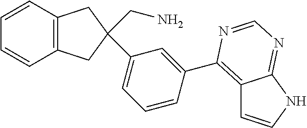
C12=C(CC(CN)(C3=CC=CC(C4=C5C=CNC5=NC=N4)=C3)C1)C=CC=C2
